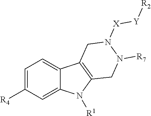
C1=C([R4])C=C2C(=C1)C1=C(N2[R1])CN([R7])N([X][Y][R2])C1
